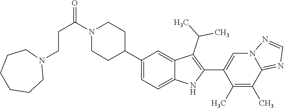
N1(C(CCN2CCCCCC2)=O)CCC(C2=CC=C3C(=C2)C(C(C)C)=C(C2=CN4C(=NC=N4)C(C)=C2C)N3)CC1
